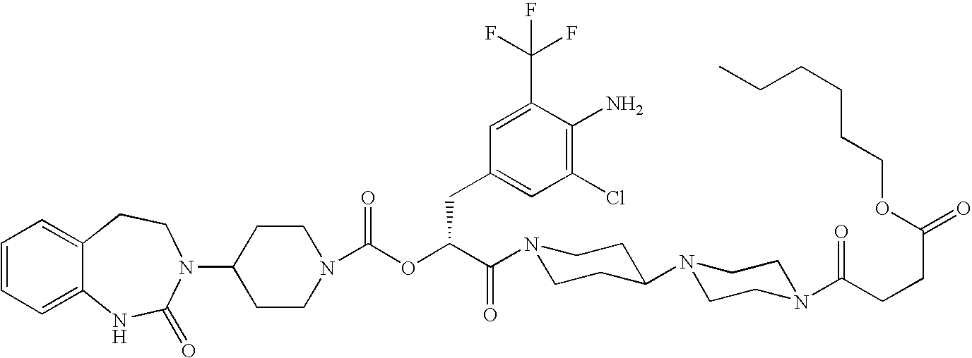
C1(N2C(=O)NC3=CC=CC=C3CC2)CCN(C(OC(C(=O)N2CCC(N3CCN(C(CCC(=O)OCCCCCC)=O)CC3)CC2)CC2=CC(Cl)=C(N)C(C(F)(F)F)=C2)=O)CC1
